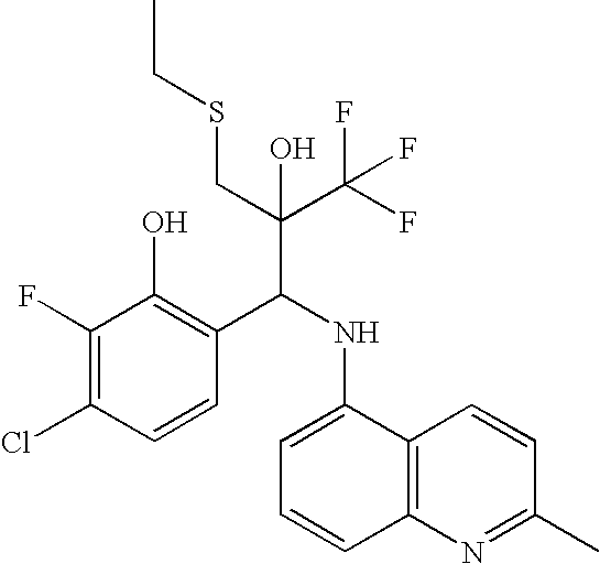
C1(F)=C(Cl)C=CC(C(NC2=CC=CC3=C2C=CC(C)=N3)C(C(F)(F)F)(CSCC)O)=C1O
